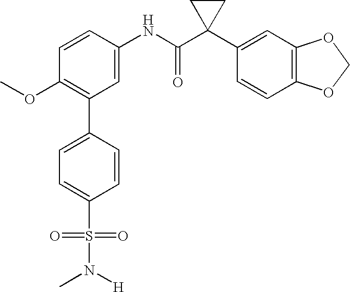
C1(NC(C2(C3=CC4=C(C=C3)OCO4)CC2)=O)=CC(C2=CC=C(S(=O)(=O)N([H])C)C=C2)=C(OC)C=C1
